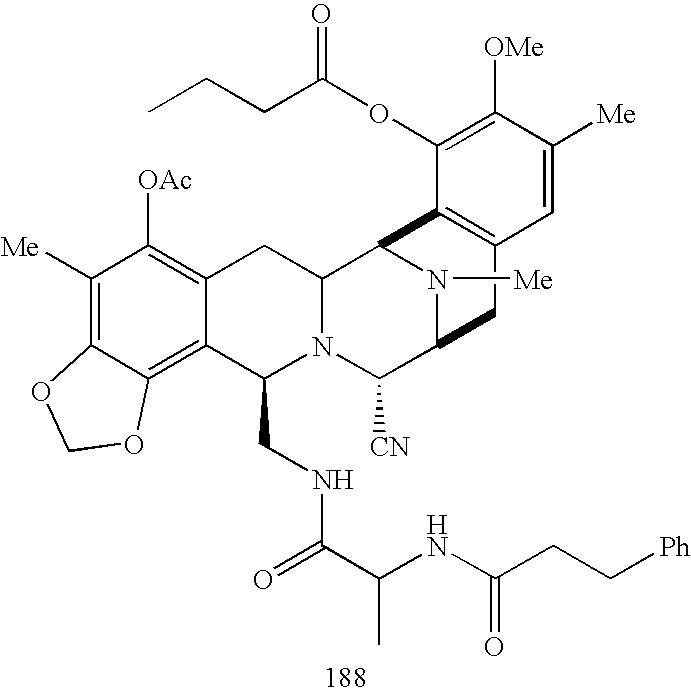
C1([Me])=C2C(=C3C(=C1[OAc])CC1N(C3CNC(=O)C(NC(CC[Ph])=O)C)C([CN])C3N([Me])C1C1=C(C3)C=C([Me])C([OMe])=C1OC(=O)CCC)OCO2
